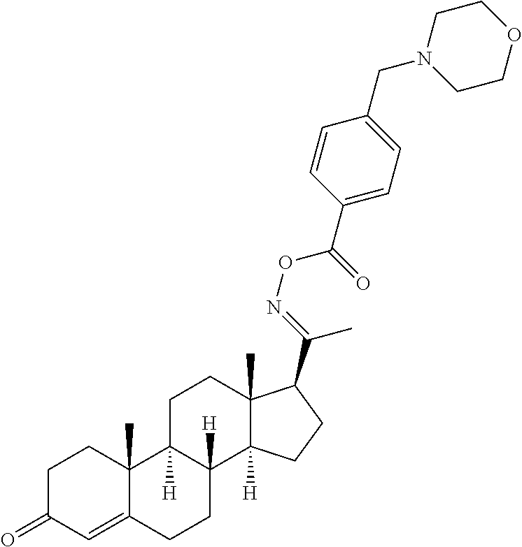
C1C(=O)C=C2C(C)(C1)C1([H])C([H])(CC2)C2([H])C(C)(CC1)C(C(=NOC(C1=CC=C(CN3CCOCC3)C=C1)=O)C)CC2
